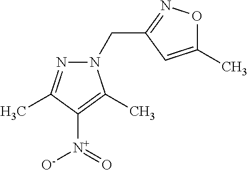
N1(CC2=NOC(C)=C2)N=C(C)C([N+](=O)[O-])=C1C
